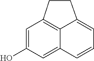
C1=C(O)C=C2C3=C1CCC3=CC=C2
